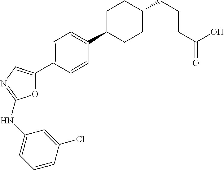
O1C(C2=CC=C(C3CCC(CCCC(O)=O)CC3)C=C2)=CN=C1NC1=CC=CC(Cl)=C1
